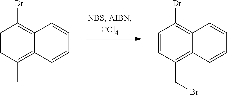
C1=CC(C)=C2C(=C1Br)C=CC=C2.C1=CC(CBr)=C2C(=C1Br)C=CC=C2
